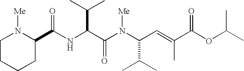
N(C(C(N(C(C(C)C)C=C(C)C(OC(C)C)=O)[Me])=O)C(C)C)C(=O)C1N([Me])CCCC1
